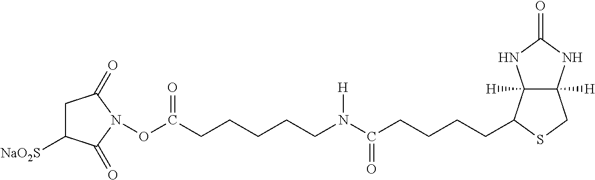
N(C(CCCCC1C2([H])C([H])(CS1)NC(=O)N2)=O)(CCCCCC(ON1C(=O)C([NaO2S])CC1=O)=O)[H]
